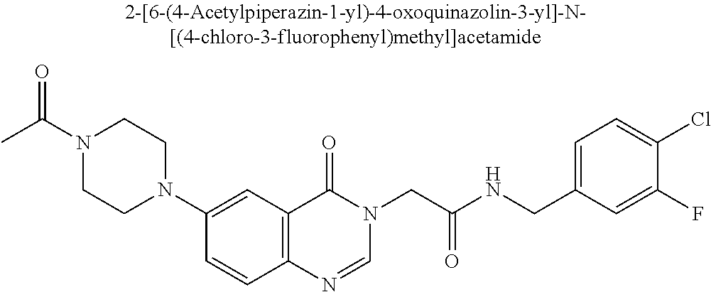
N1(C(C)=O)CCN(C2=CC3=C(C=C2)N=CN(CC(NCC2=CC=C(Cl)C(F)=C2)=O)C3=O)CC1
